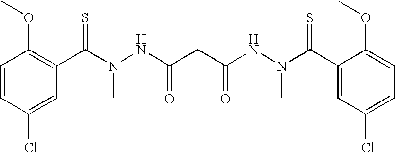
C1=CC(Cl)=CC(C(N(NC(CC(NN(C(C2=CC(Cl)=CC=C2OC)=S)C)=O)=O)C)=S)=C1OC
